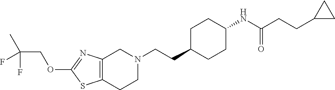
C12=C(CCN(CCC3CCC(NC(CCC4CC4)=O)CC3)C1)SC(OCC(C)(F)F)=N2
